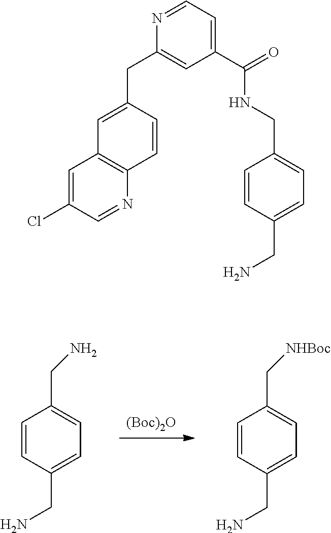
[(Boc)2O].C(C1=CC=C(CN)C=C1)N.C(C1=CC=C(CN)C=C1)[NHBoc].C12=C(N=CC(Cl)=C1)C=CC(CC1=CC(C(=O)NCC3=CC=C(CN)C=C3)=CC=N1)=C2
